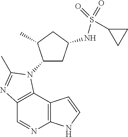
C12=C(C3=C(C=N1)N=C(C)N3C1CC(NS(=O)(=O)C3CC3)CC1C)C=CN2
